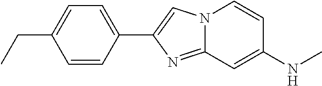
C1=CC(C2=CN3C(=N2)C=C(NC)C=C3)=CC=C1CC
